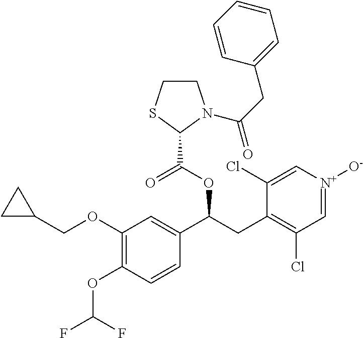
C1(OCC2CC2)=C(OC(F)F)C=CC(C(CC2=C(Cl)C=[N+]([O-])C=C2Cl)OC(C2N(C(CC3=CC=CC=C3)=O)CCS2)=O)=C1
